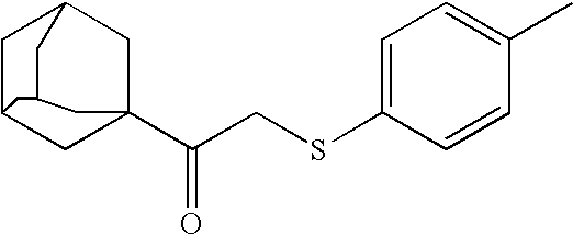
C1C2CC3(C(CSC4=CC=C(C)C=C4)=O)CC1CC(C3)C2
